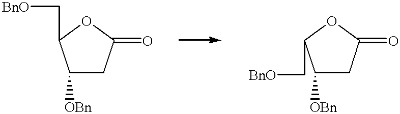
O=C1CC([OBn])C(C[BnO])O1.O=C1CC([OBn])C(C[BnO])O1
